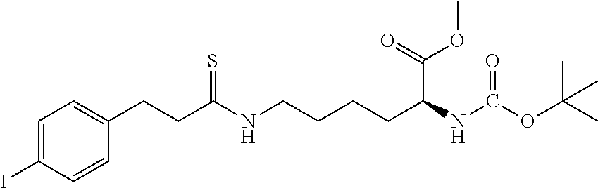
C1=C(I)C=CC(CCC(NCCCCC(NC(OC(C)(C)C)=O)C(=O)OC)=S)=C1
